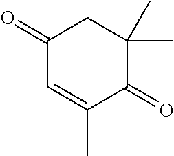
C1(=O)C=C(C)C(=O)C(C)(C)C1
